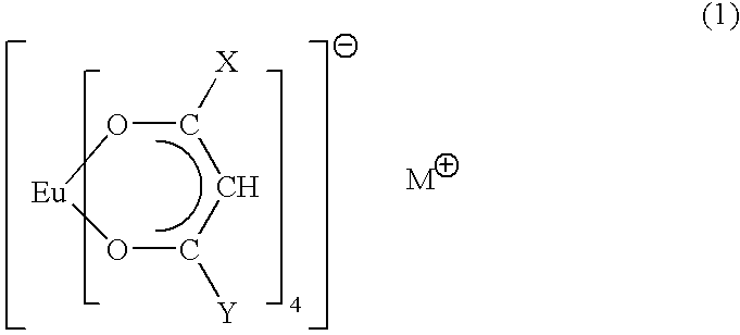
O1C([Y])CC([X])O[Eu]1
